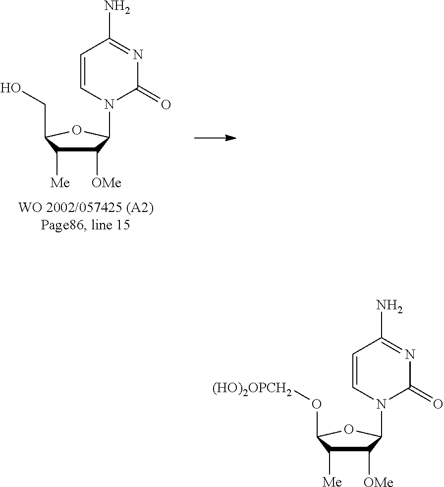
C1([OMe])C([Me])C(CO)OC1N1C=CC(N)=NC1=O.C1([OMe])C([Me])C(O[(HO)2OPCH2])OC1N1C=CC(N)=NC1=O
